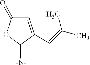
C1=C(C=C(C)C)C([-N-])OC1=O
